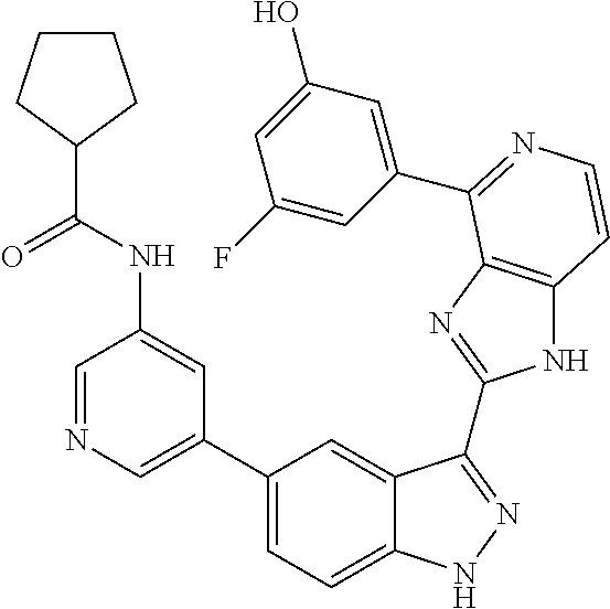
C1(C2=CN=CC(NC(C3CCCC3)=O)=C2)=CC=C2C(=C1)C(C1=NC3=C(N1)C=CN=C3C1=CC(O)=CC(F)=C1)=NN2
